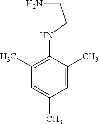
C1(NCCN)=C(C)C=C(C)C=C1C
